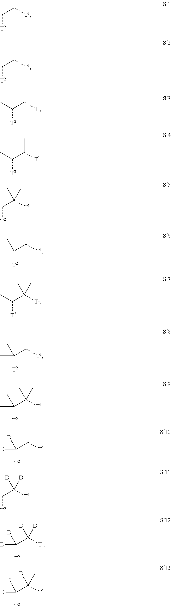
C(C[T1])[T2].C(C([T1])C)[T2].C(C[T1])([T2])C.C(C([T1])C)([T2])C.C(C([T1])(C)C)[T2].C(C[T1])([T2])(C)C.C(C([T1])(C)C)([T2])C.C(C([T1])C)([T2])(C)C.C(C([T1])(C)C)([T2])(C)C.C(C[T1])([T2])([D])[D].C(C([T1])([D])[D])[T2].C(C([T1])([D])[D])([T2])([D])[D].C(C([T1])(C)[D])([T2])([D])[D]
